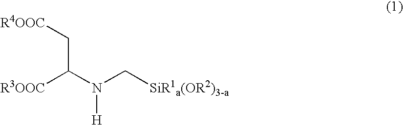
[R4OOC]CC(N(C[SiR1a(OR2)3-a])[H])[R3OOC]
